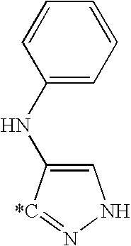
C1=C(NC2=CC=CC=C2)[*C]=NN1
